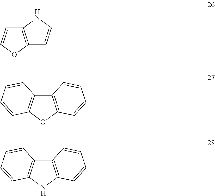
C12=C(OC=C1)C=CN2.C12=C(OC3=C1C=CC=C3)C=CC=C2.C12=C(NC3=C1C=CC=C3)C=CC=C2
